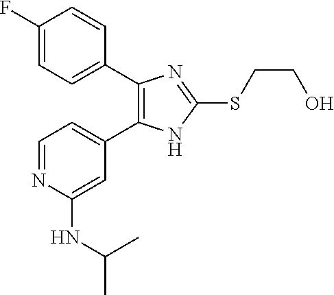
C1=C(C2=C(C3=CC=C(F)C=C3)N=C(SCCO)N2)C=C(NC(C)C)N=C1
